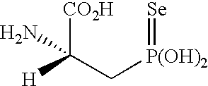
C(C[P(OH)2]=[Se])([H])([CO2H])N
